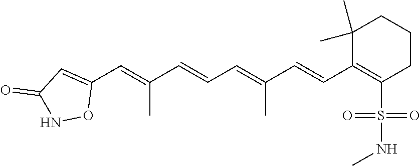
C1(C)(C)C(C=CC(=CC=CC(=CC2=CC(=O)NO2)C)C)=C(S(=O)(=O)NC)CCC1
